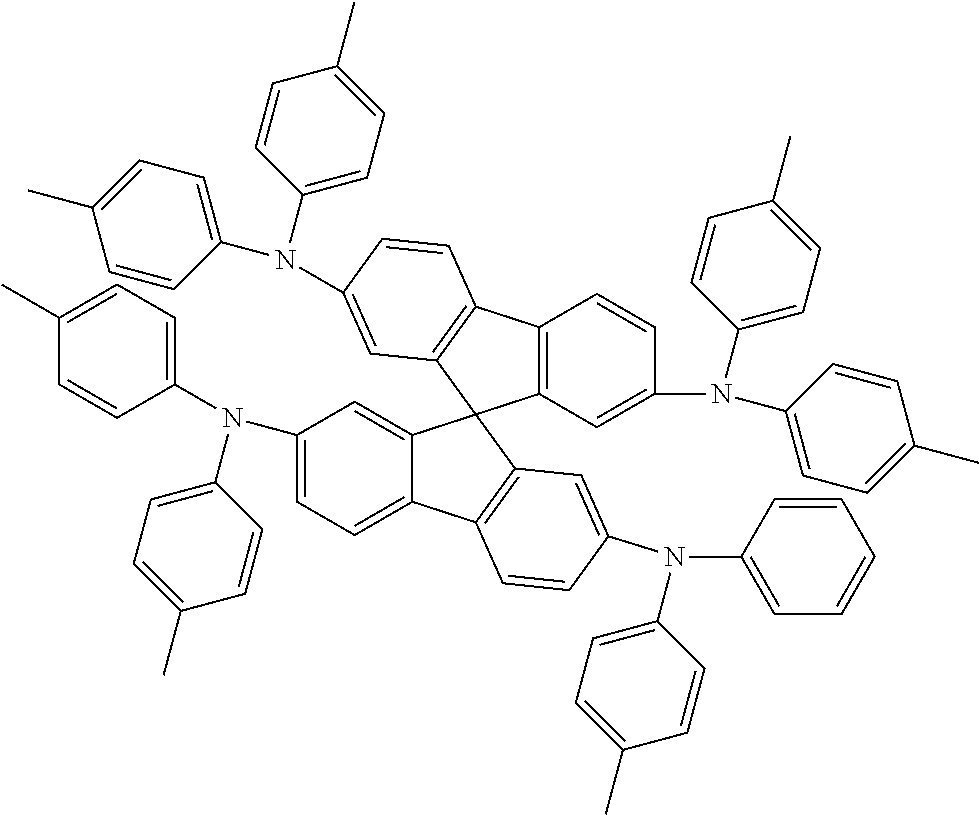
C1=C(N(C2=CC=C(C)C=C2)C2=CC=C(C)C=C2)C=C2C(=C1)C1=C(C23C2=C(C4=C3C=C(N(C3=CC=C(C)C=C3)C3=CC=C(C)C=C3)C=C4)C=CC(N(C3=CC=C(C)C=C3)C3=CC=C(C)C=C3)=C2)C=C(N(C2=CC=CC=C2)C2=CC=C(C)C=C2)C=C1
